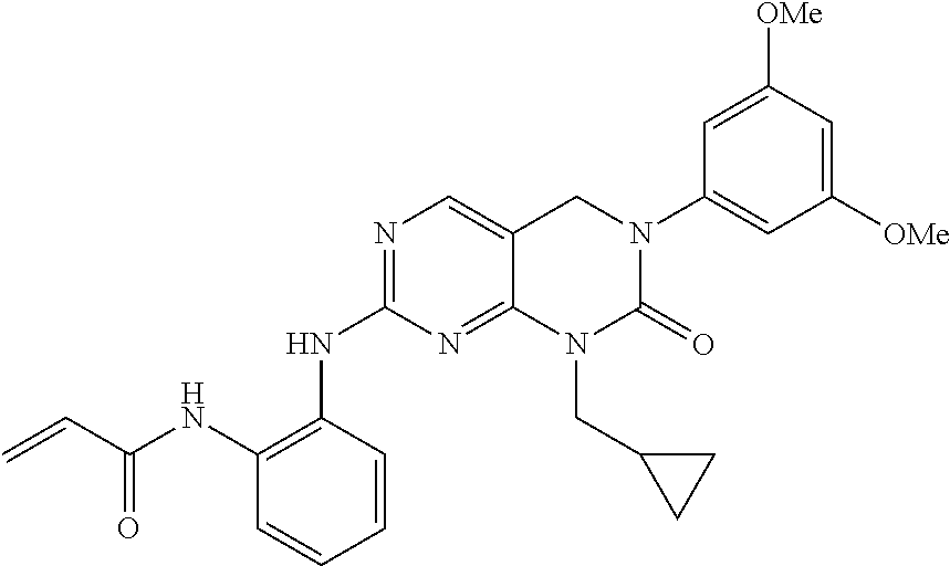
C1(NC(=O)C=C)=C(NC2=NC=C3C(=N2)N(CC2CC2)C(=O)N(C2=CC([OMe])=CC([OMe])=C2)C3)C=CC=C1
